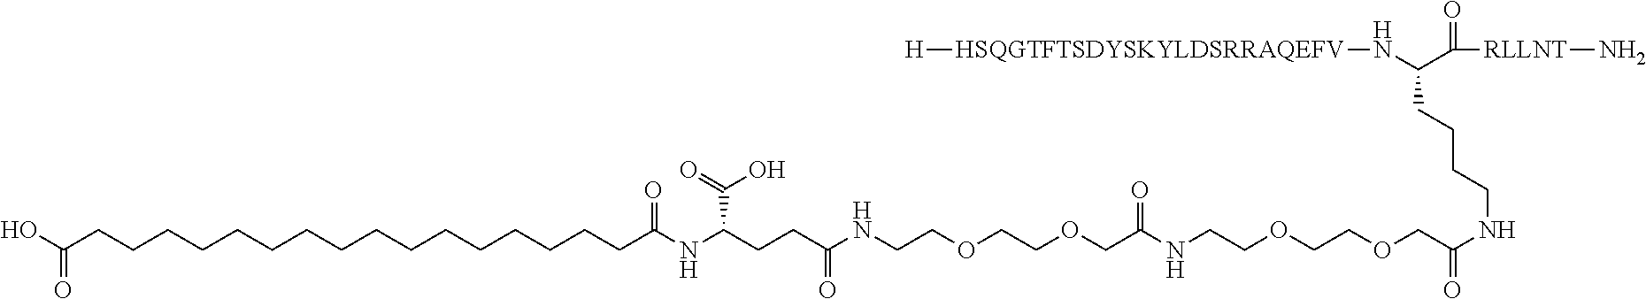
C(CC(NCCOCCOCC(NCCOCCOCC(NCCCCC(N[HSQGTFTSDYSKYLDSRRAQEFV][H])C(=O)[RLLNT]N)=O)=O)=O)C(NC(=O)CCCCCCCCCCCCCCCCC(O)=O)C(=O)O
